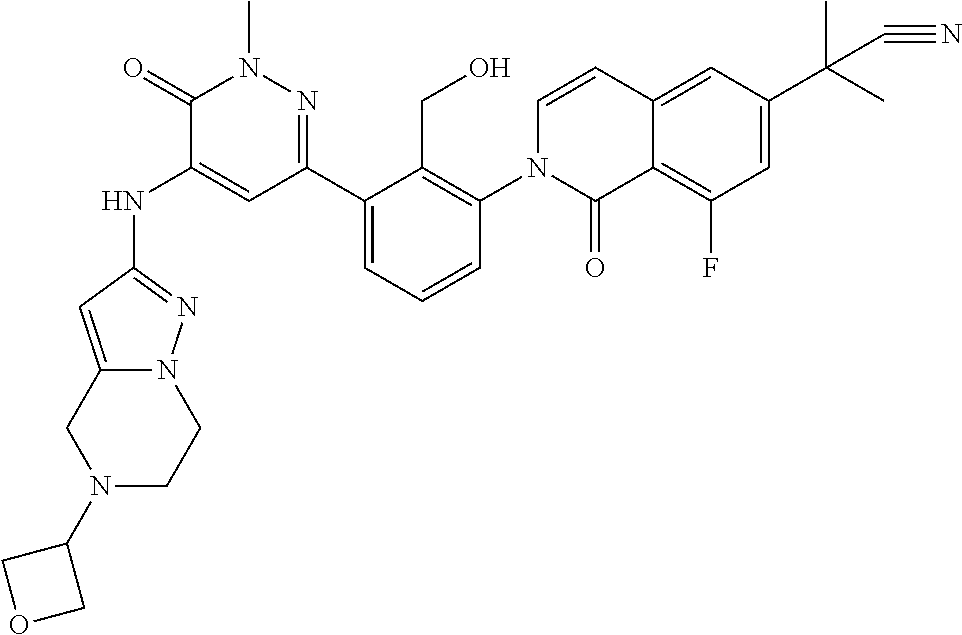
N(C1=CC(C2=CC=CC(N3C(=O)C4=C(F)C=C(C(C)(C)C#N)C=C4C=C3)=C2CO)=NN(C)C1=O)C1=NN2C(=C1)CN(C1COC1)CC2
